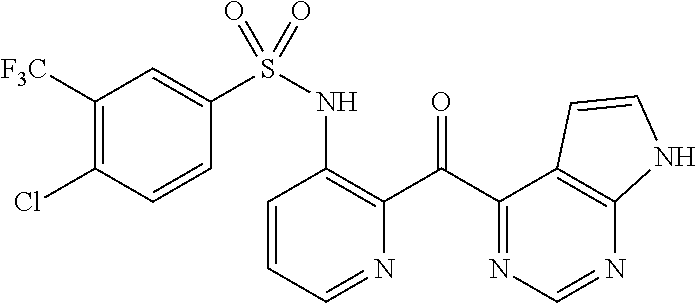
S(NC1=C(C(C2=NC=NC3=C2C=CN3)=O)N=CC=C1)(C1=CC([F3C])=C(Cl)C=C1)(=O)=O
